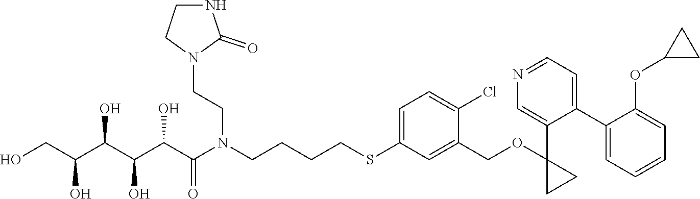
S(C1=CC=C(Cl)C(COC2(C3=CN=CC=C3C3=CC=CC=C3OC3CC3)CC2)=C1)CCCCN(C(C(C(C(C(CO)O)O)O)O)=O)CCN1C(=O)NCC1
